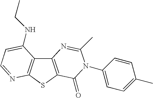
C12=C(SC3=C1C(NCC)=CC=N3)C(=O)N(C1=CC=C(C)C=C1)C(C)=N2
